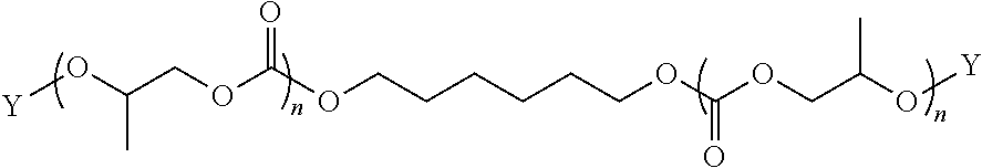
[Y]OC(COC(OCCCCCCOC(OCC(O[Y])C)=O)=O)C
